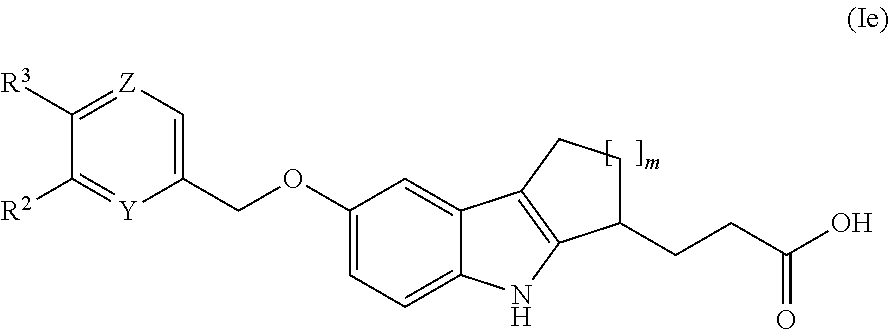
C1([R3])=[Z]C=C(COC2=CC=C3C(=C2)C2=C(N3)C(CCC(O)=O)CC2)[Y]=C1[R2]
